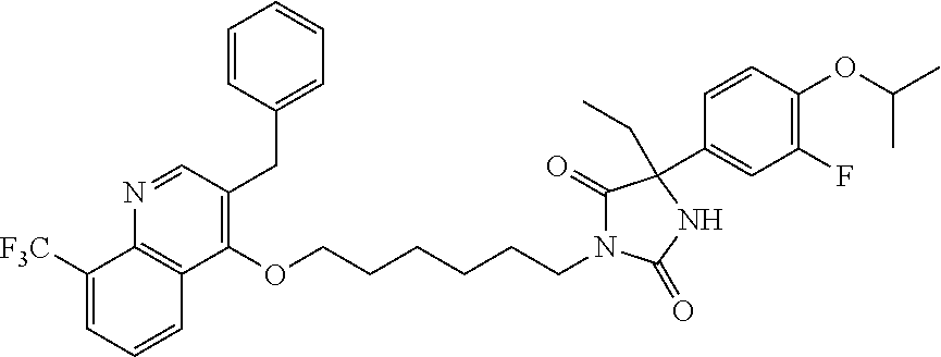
C1=CC(CC2=C(OCCCCCCN3C(=O)C(C4=CC(F)=C(OC(C)C)C=C4)(CC)NC3=O)C3=C(N=C2)C([F3C])=CC=C3)=CC=C1
